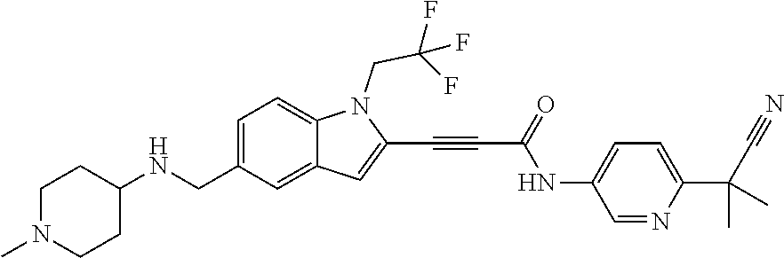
FC(CN1C2=CC=C(CNC3CCN(C)CC3)C=C2C=C1C#CC(=O)NC1=CC=C(C(C)(C)C#N)N=C1)(F)F
